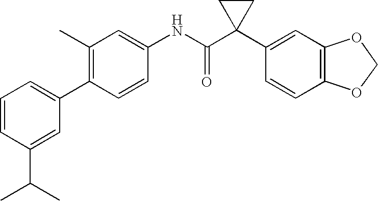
C1(NC(C2(C3=CC4=C(C=C3)OCO4)CC2)=O)=CC(C)=C(C2=CC=CC(C(C)C)=C2)C=C1
